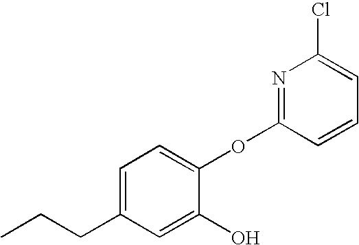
C1=C(CCC)C=C(O)C(OC2=NC(Cl)=CC=C2)=C1
